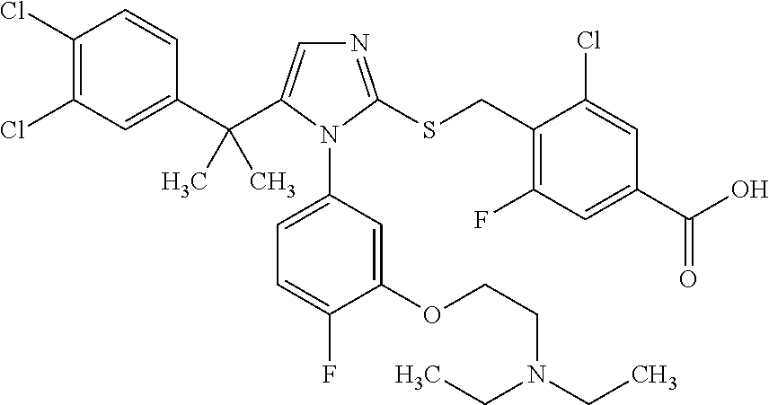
C1(C(C)(C)C2=CN=C(SCC3=C(F)C=C(C(=O)O)C=C3Cl)N2C2=CC=C(F)C(OCCN(CC)CC)=C2)=CC(Cl)=C(Cl)C=C1
